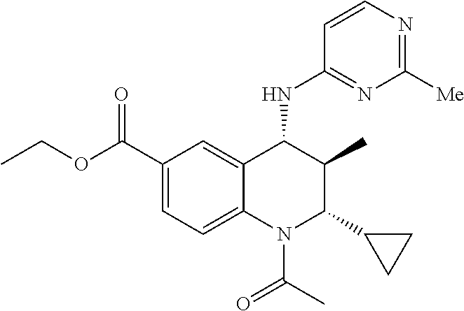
C1(C(OCC)=O)=CC=C2C(=C1)C(NC1=NC([Me])=NC=C1)C(C)C(C1CC1)N2C(=O)C
